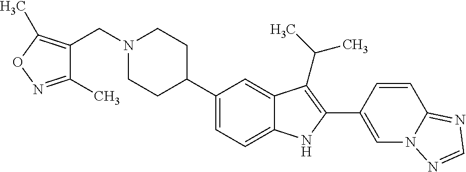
C1(C2CCN(CC3=C(C)ON=C3C)CC2)=CC=C2C(=C1)C(C(C)C)=C(C1=CN3C(=NC=N3)C=C1)N2
